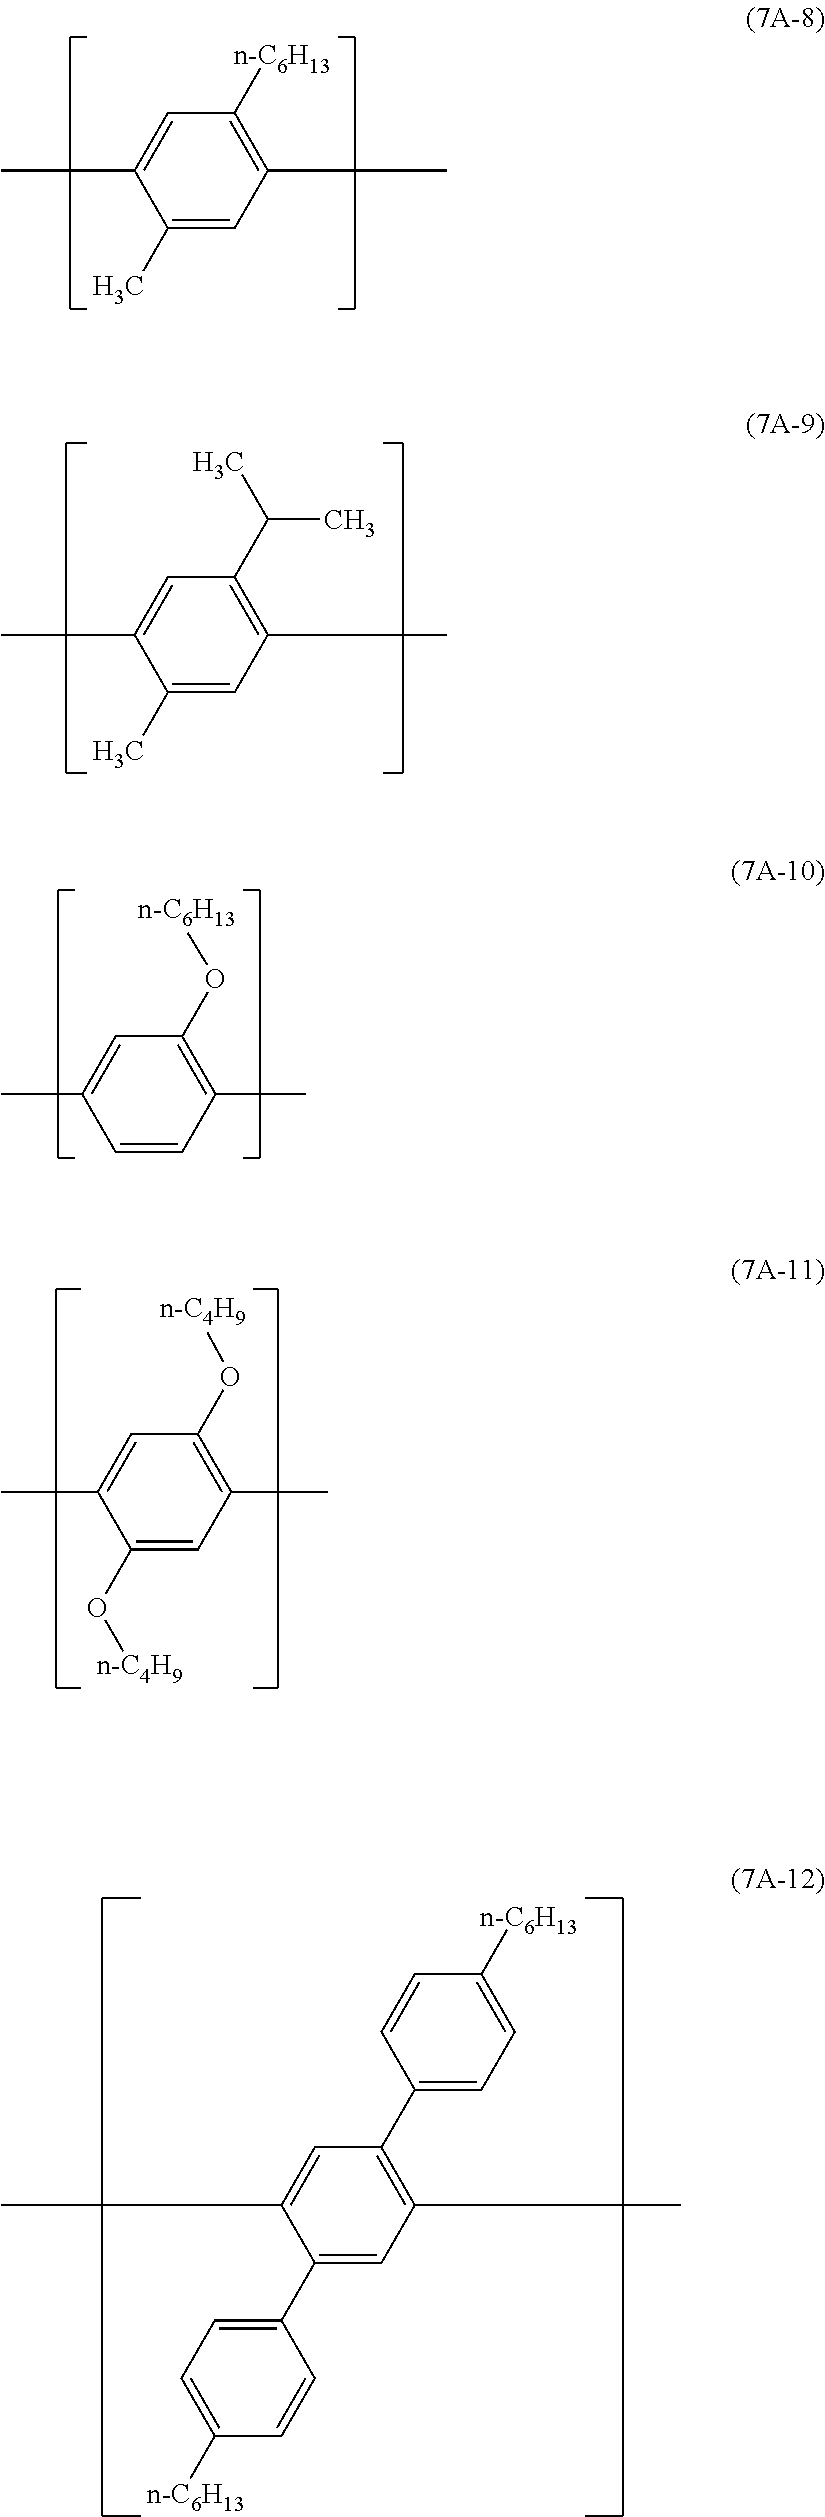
C1(C)=CC(C)=C([n-C6H13])C=C1C.C1(C)=CC(C)=C(C(C)C)C=C1C.C1(O[n-C4H9])=CC(C)=C(O[n-C4H9])C=C1C.C1=CC(C)=C(O[n-C6H13])C=C1C.C1(C2=CC=C([n-C6H13])C=C2)=CC(C)=C(C2=CC=C([n-C6H13])C=C2)C=C1C
